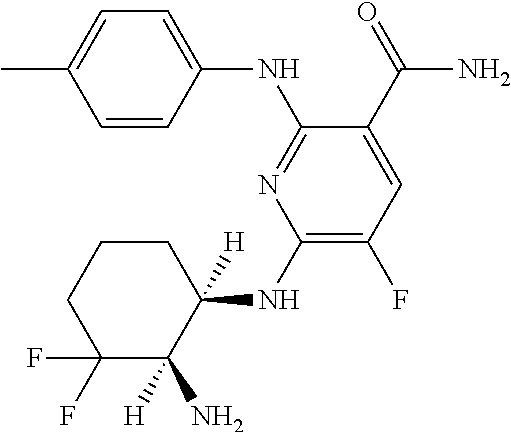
C1(NC2([H])CCCC(F)(F)C2([H])N)=C(F)C=C(C(=O)N)C(NC2=CC=C(C)C=C2)=N1
